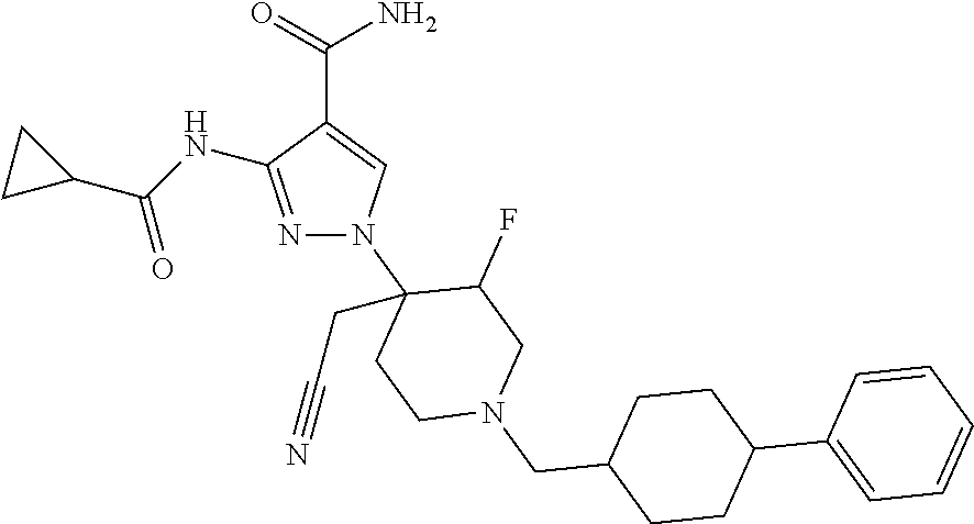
N1=C(NC(C2CC2)=O)C(C(=O)N)=CN1C1(CC#N)CCN(CC2CCC(C3=CC=CC=C3)CC2)CC1F
